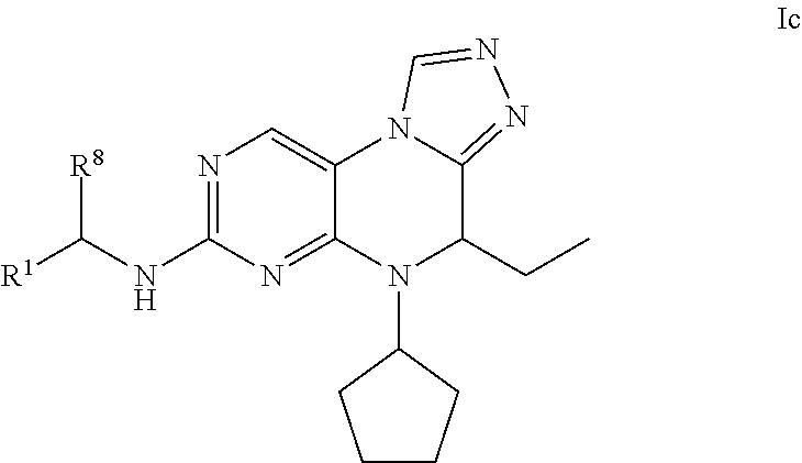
N1=C(NC([R1])[R8])N=C2C(=C1)N1C(=NN=C1)C(CC)N2C1CCCC1
